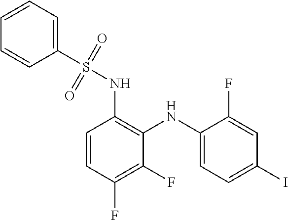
C1=CC(F)=C(F)C(NC2=CC=C(I)C=C2F)=C1NS(C1=CC=CC=C1)(=O)=O
